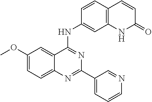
COC1=CC=C2C(=C1)C(NC1=CC3=C(C=C1)C=CC(=O)N3)=NC(C1=CC=CN=C1)=N2
